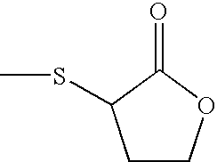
C1COC(=O)C1SC
